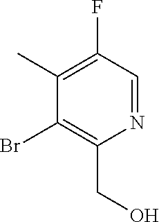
BrC1=C(CO)N=CC(F)=C1C
